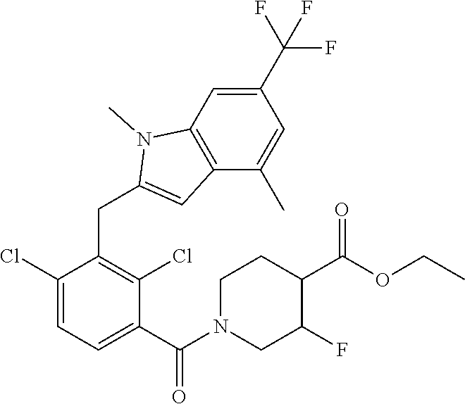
C1(Cl)=CC=C(C(N2CC(F)C(C(OCC)=O)CC2)=O)C(Cl)=C1CC1=CC2=C(N1C)C=C(C(F)(F)F)C=C2C
